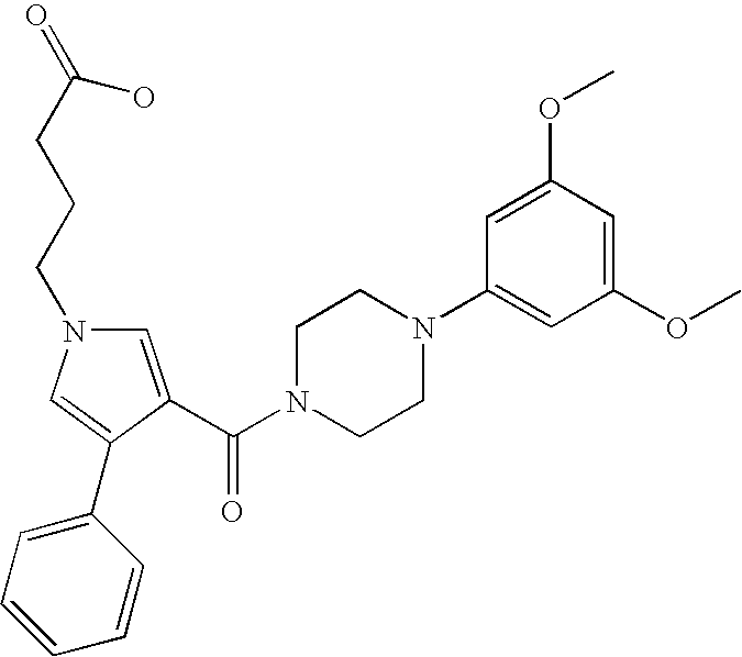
C1=C(C(N2CCN(C3=CC(OC)=CC(OC)=C3)CC2)=O)C(C2=CC=CC=C2)=CN1CCCC(=O)O
